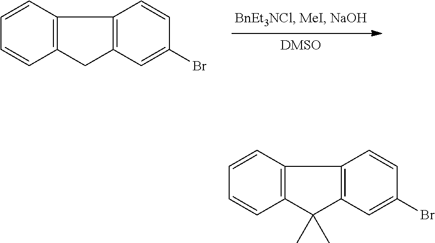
C12=C(CC3=C1C=CC(Br)=C3)C=CC=C2.C12=C(C(C)(C)C3=C1C=CC(Br)=C3)C=CC=C2
